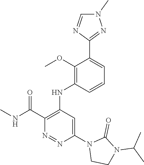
C1=CC(NC2=C(C(NC)=O)N=NC(N3CCN(C(C)C)C3=O)=C2)=C(OC)C(C2=NN(C)C=N2)=C1
